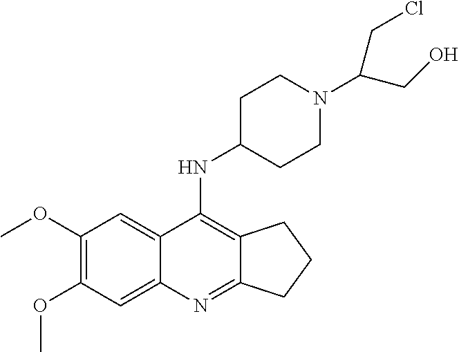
C1(OC)=C(OC)C=C2C(=C1)C(NC1CCN(C(CO)CCl)CC1)=C1C(=N2)CCC1
